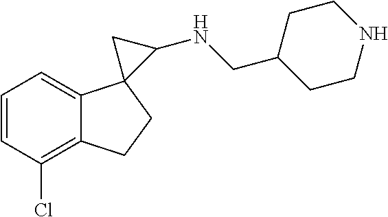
C1=CC(Cl)=C2C(=C1)C1(CC2)C(NCC2CCNCC2)C1
